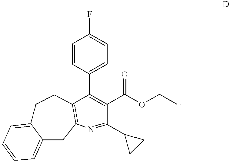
C1C2=CC=CC=C2CC2=C(C1)C(C1=CC=C(F)C=C1)=C(C(OCC)=O)C(C1CC1)=N2
